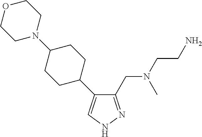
C1(CN(C)CCN)=NNC=C1C1CCC(N2CCOCC2)CC1
